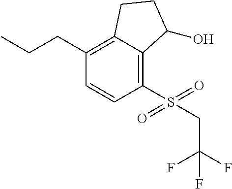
C(C1=C2C(=C(S(=O)(=O)CC(F)(F)F)C=C1)C(O)CC2)CC
